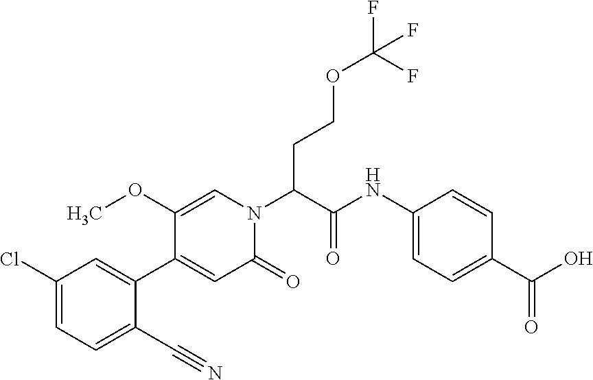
C1(C#N)=CC=C(Cl)C=C1C1=CC(=O)N(C(C(NC2=CC=C(C(O)=O)C=C2)=O)CCOC(F)(F)F)C=C1OC
